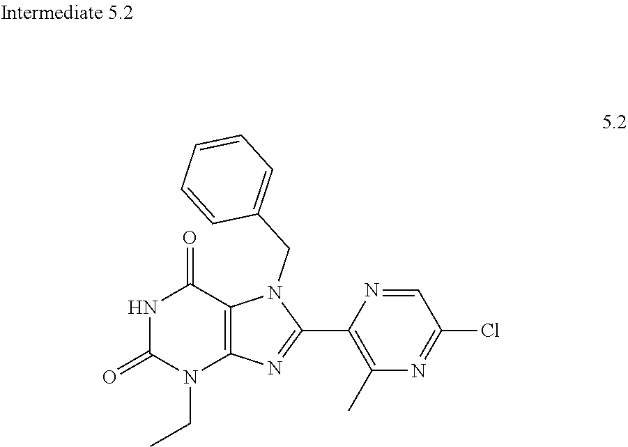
N1C(=O)N(CC)C2=C(C1=O)N(CC1=CC=CC=C1)C(C1=C(C)N=C(Cl)C=N1)=N2
